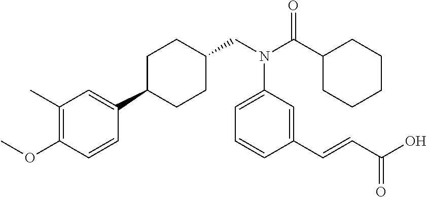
C(N(C(C1CCCCC1)=O)C1=CC=CC(C=CC(=O)O)=C1)C1CCC(C2=CC(C)=C(OC)C=C2)CC1
